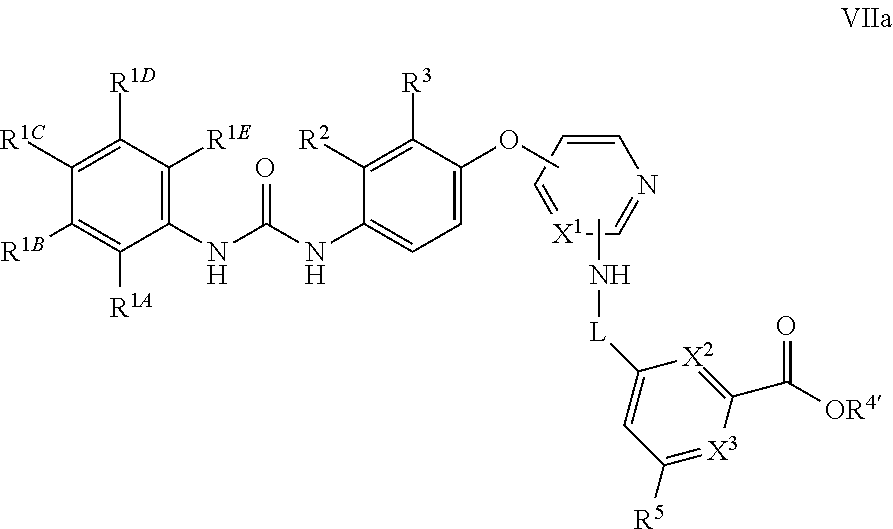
[X1]1=CC=CN=C1.C1(NC(NC2=CC=C(OC)C([R3])=C2[R2])=O)=C([R1E])C([R1D])=C([R1C])C([R1B])=C1[R1A].N([L]C1=CC([R5])=[X3]C(C(=O)[OR4])=[X2]1)C
